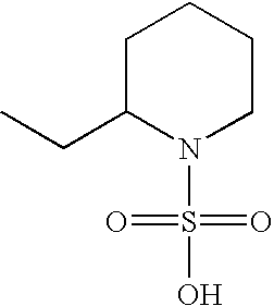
C1C(CC)N(S(=O)(=O)O)CCC1
